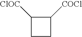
[ClOC]C1CCC1[COCl]
